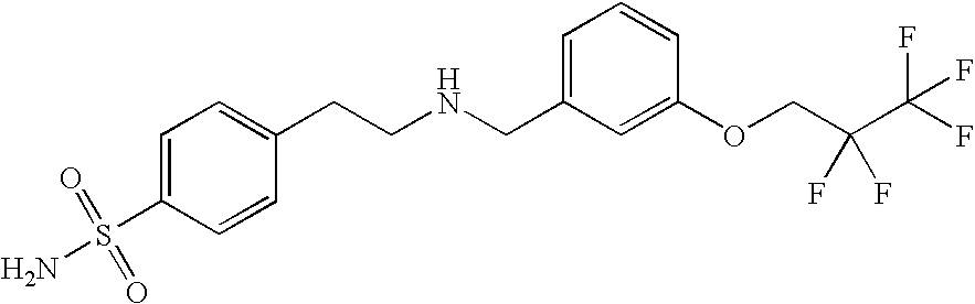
C1(CCNCC2=CC=CC(OCC(C(F)(F)F)(F)F)=C2)=CC=C(S(N)(=O)=O)C=C1
